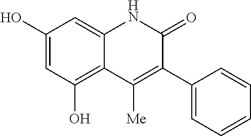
C1(O)=CC(O)=C2C(=C1)NC(=O)C(C1=CC=CC=C1)=C2[Me]
